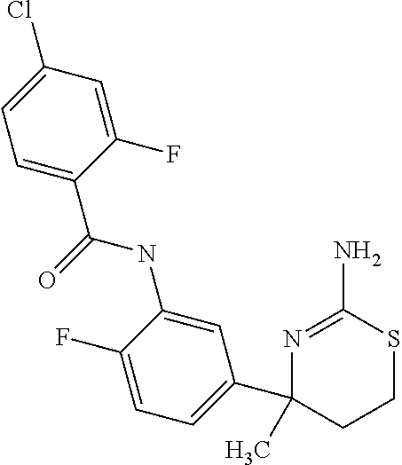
C1=C(C(NC2=CC(C3(C)CCSC(N)=N3)=CC=C2F)=O)C(F)=CC(Cl)=C1
